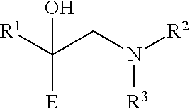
C(CN([R2])[R3])([R1])([E])O
